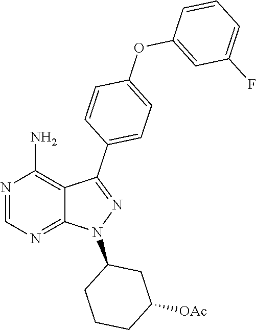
N1(C2CCCC([OAc])C2)N=C(C2=CC=C(OC3=CC(F)=CC=C3)C=C2)C2=C(N)N=CN=C12
